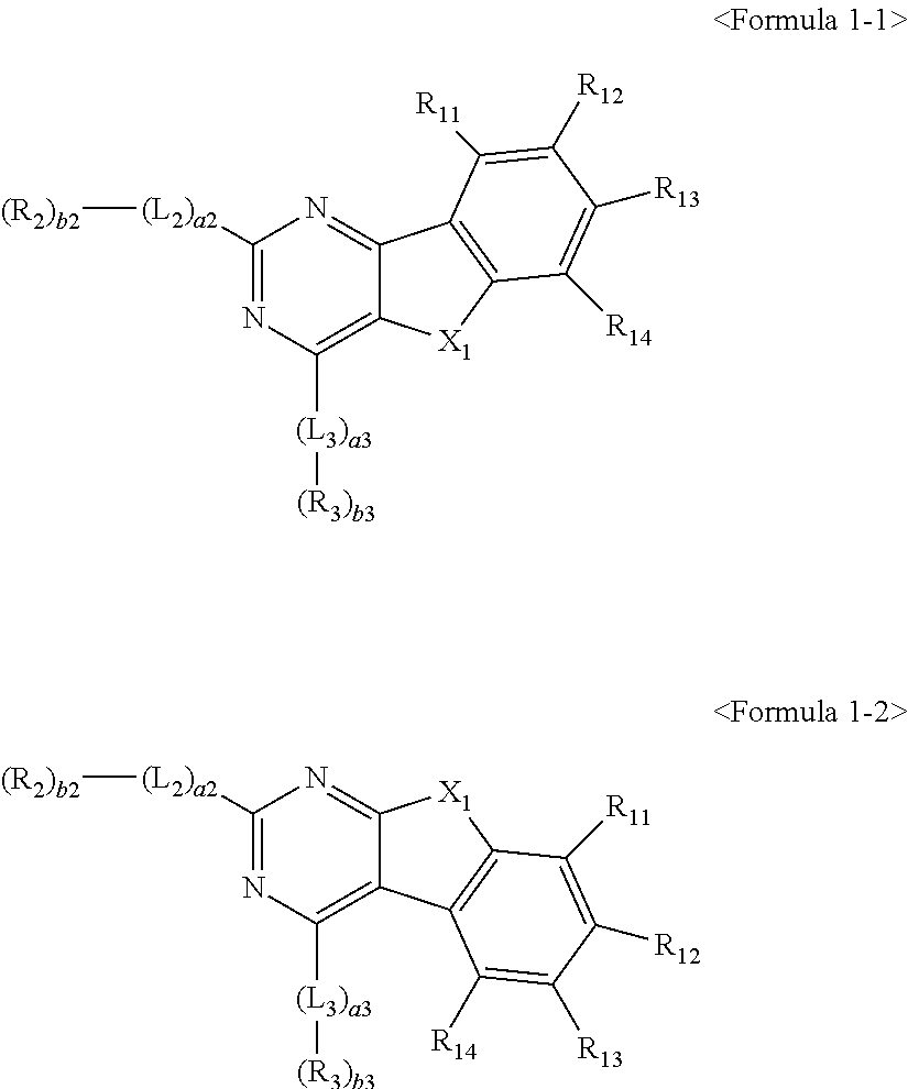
[(R2)b2][(L2)a2]C1=NC([(L3)a3][(R3)b3])=C2C(=N1)C1=C([X1]2)C([R14])=C([R13])C([R12])=C1[R11].[(R2)b2][(L2)a2]C1=NC([(L3)a3][(R3)b3])=C2C(=N1)[X1]C1=C2C([R14])=C([R13])C([R12])=C1[R11]
